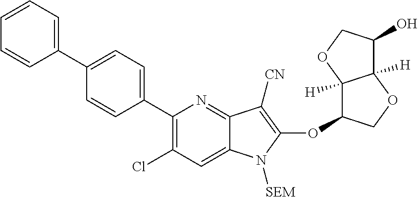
C1(C2=CC=C(C3=CC=CC=C3)C=C2)=C(Cl)C=C2C(=N1)C([CN])=C(OC1C3([H])C([H])(OC1)C(O)CO3)N2[SEM]
